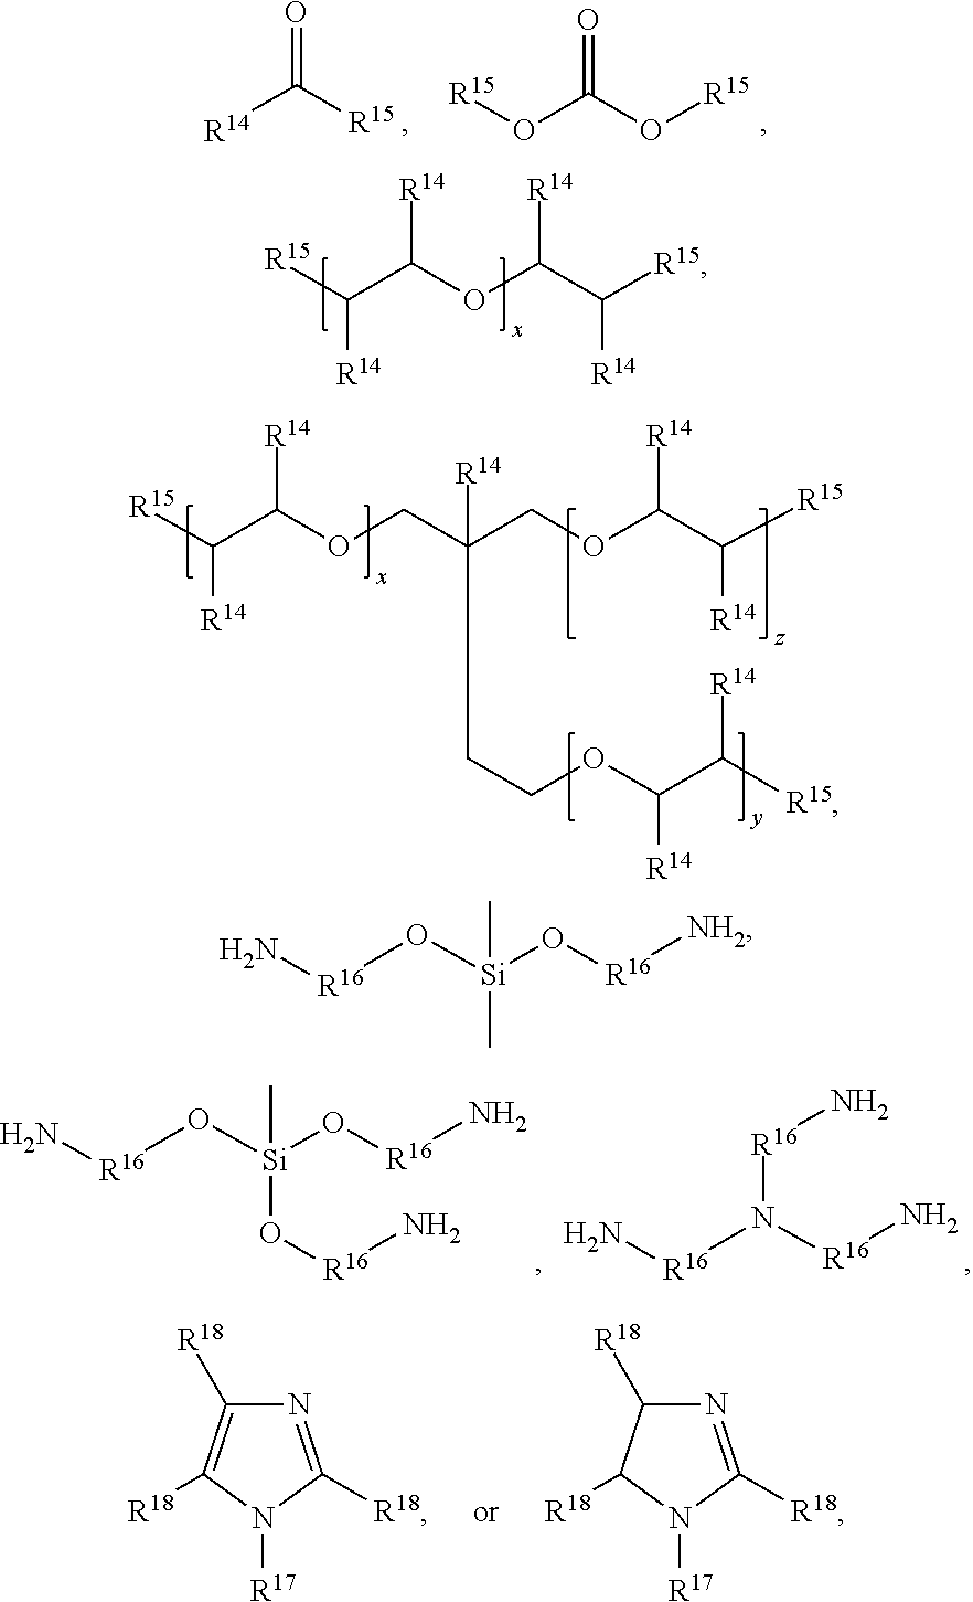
[R15]C(C(OC(C([R15])[R14])[R14])[R14])[R14].[R15]C(C(OCC(COC(C([R15])[R14])[R14])(CCOC(C([R15])[R14])[R14])[R14])[R14])[R14].[R14]C([R15])=O.O(C(O[R15])=O)[R15].[R16](O[Si](C)(O[R16]N)O[R16]N)N.[R16](N([R16]N)[R16]N)N.N1=C([R18])N([R17])C([R18])=C1[R18].N1=C([R18])N([R17])C([R18])C1[R18].[R16](O[Si](C)(C)O[R16][NH2])N
